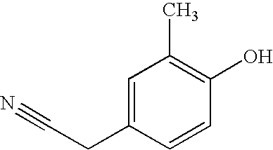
C1=C(CC#N)C=CC(O)=C1C
